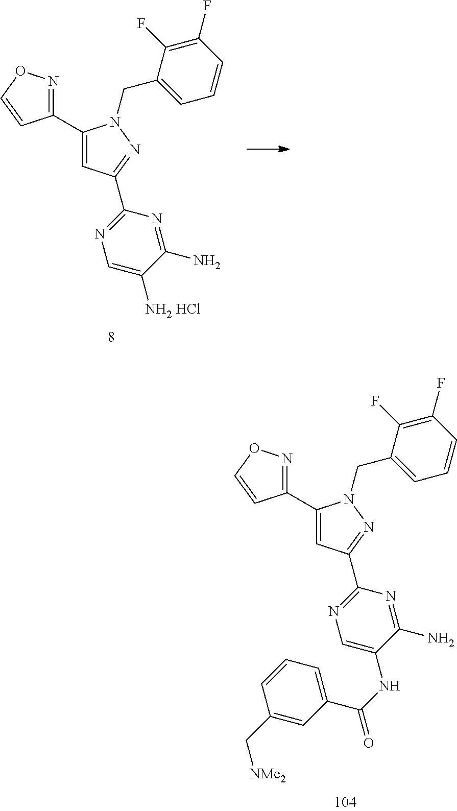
C1(C2=NOC=C2)=CC(C2=NC=C([NH2 HCl])C(N)=N2)=NN1CC1=CC=CC(F)=C1F.C1(C2=NOC=C2)=CC(C2=NC=C(NC(=O)C3=CC=CC(C[NMe2])=C3)C(N)=N2)=NN1CC1=CC=CC(F)=C1F
